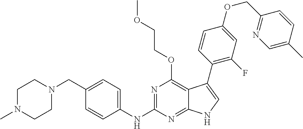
C1N(C)CCN(CC2=CC=C(NC3=NC(OCCOC)=C4C(=N3)NC=C4C3=C(F)C=C(OCC4=NC=C(C)C=C4)C=C3)C=C2)C1
